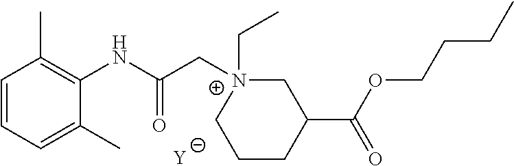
[Y].C1=CC=C(C)C(NC(C[N+]2(CC)CC(C(OCCCC)=O)CCC2)=O)=C1C
